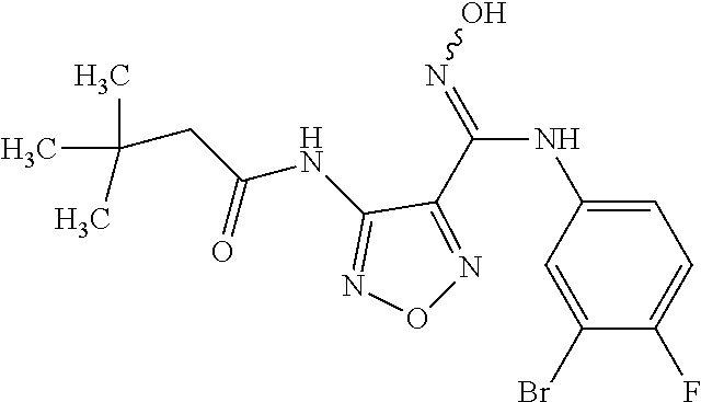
C1=C(NC(=NO)C2=NON=C2NC(CC(C)(C)C)=O)C=C(Br)C(F)=C1
